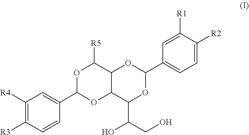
C1=C([R2])C([R1])=CC(C2OC3C(C(C(CO)O)O2)OC(C2=CC([R4])=C([R3])C=C2)OC3[R5])=C1
